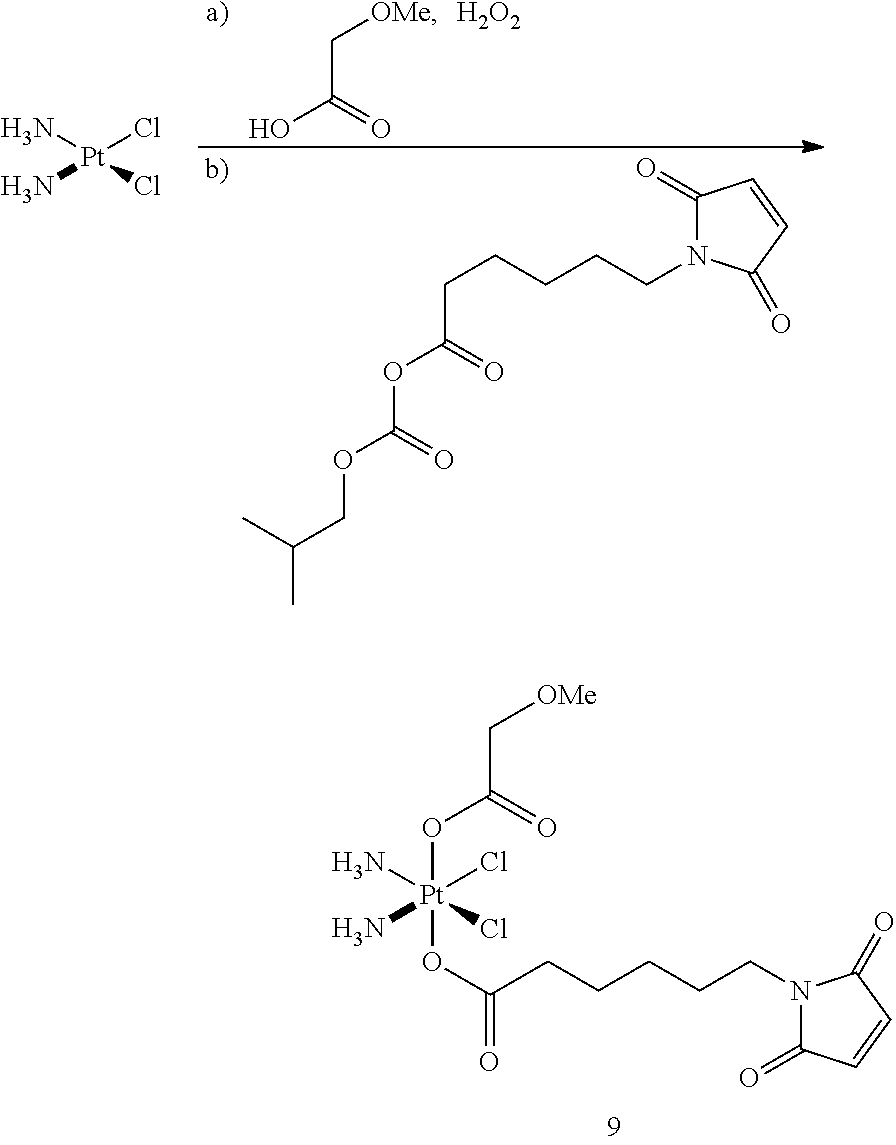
C(C(=O)O)[OMe].[H2O2].[a)].[b)].C1(=O)N(CCCCCC(OC(OCC(C)C)=O)=O)C(=O)C=C1.N[Pt](N)(Cl)Cl.C1(=O)N(CCCCCC(O[Pt](N)(N)(Cl)(Cl)OC(=O)C[OMe])=O)C(=O)C=C1
